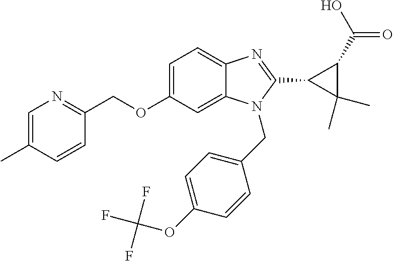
C1=C(C)C=CC(COC2=CC=C3C(=C2)N(CC2=CC=C(OC(F)(F)F)C=C2)C(C2C(C)(C)C2C(O)=O)=N3)=N1
